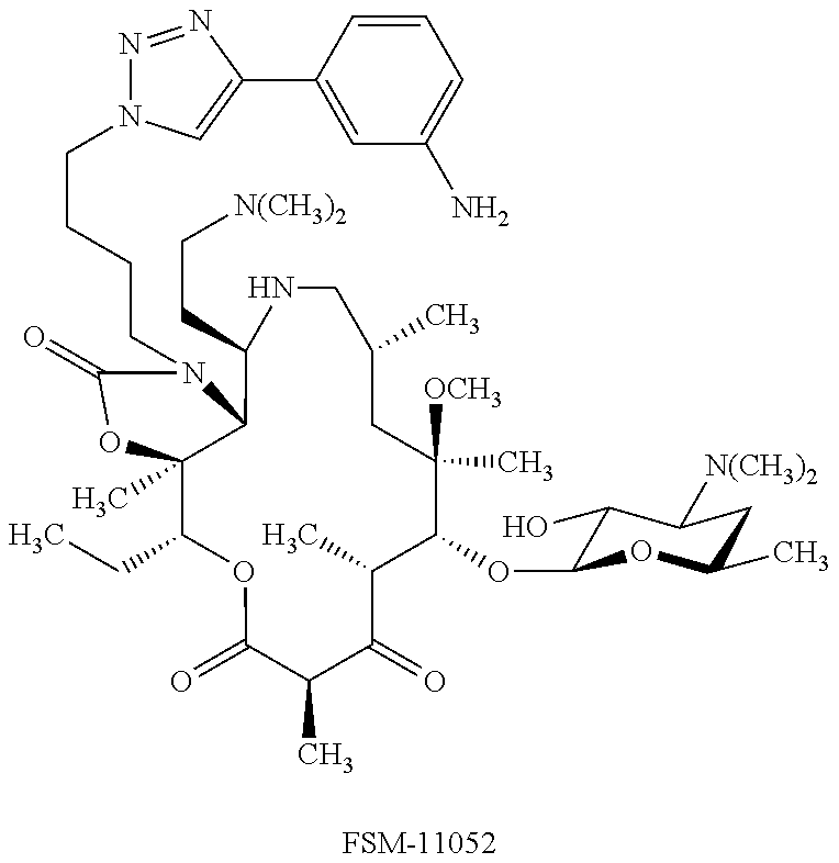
C12(C)C(CC)OC(=O)C(C)C(=O)C(C)C(OC3C(O)C([N(CH3)2])CC(C)O3)C(C)([OCH3])CC(C)CNC(CC[N(CH3)2])C1N(CCCCN1N=NC(C3=CC(N)=CC=C3)=C1)C(=O)O2.[FSM-11052]
